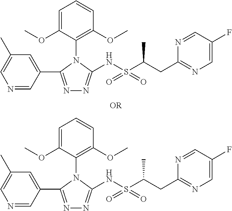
N1=CC(C2=NN=C(NS(C(CC3=NC=C(F)C=N3)C)(=O)=O)N2C2=C(OC)C=CC=C2OC)=CC(C)=C1.N1=CC(C2=NN=C(NS(C(CC3=NC=C(F)C=N3)C)(=O)=O)N2C2=C(OC)C=CC=C2OC)=CC(C)=C1
